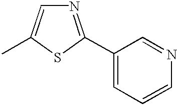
N1=C(C2=CC=CN=C2)SC(C)=C1
